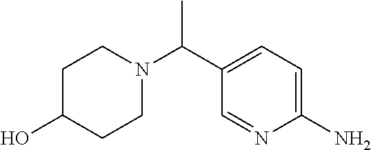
C1(N)=CC=C(C(C)N2CCC(O)CC2)C=N1
